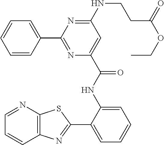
N(C1=NC(C2=CC=CC=C2)=NC(C(NC2=CC=CC=C2C2=NC3=C(N=CC=C3)S2)=O)=C1)CCC(OCC)=O
